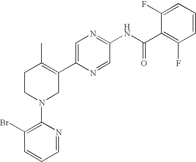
C1=C(C2=C(C)CCN(C3=C(Br)C=CC=N3)C2)N=CC(NC(C2=C(F)C=CC=C2F)=O)=N1
